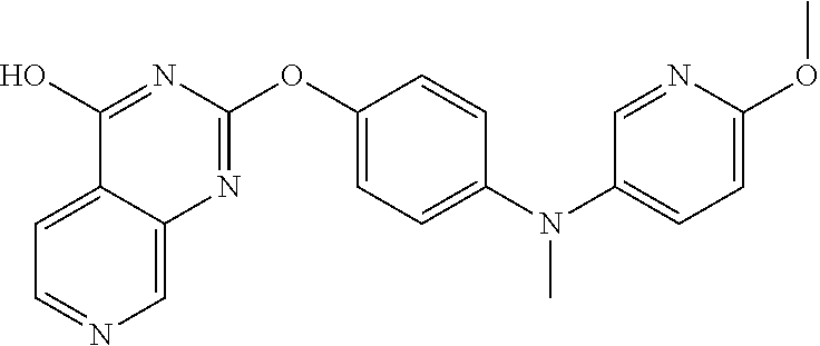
C12=CC=NC=C1N=C(OC1=CC=C(N(C3=CC=C(OC)N=C3)C)C=C1)N=C2O
